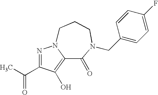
CC(C1=NN2C(=C1O)C(=O)N(CC1=CC=C(F)C=C1)CCC2)=O
